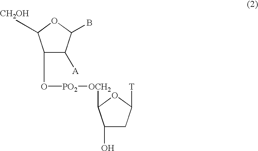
C1(O[PO2][OCH2]C2C(O)CC([T])O2)C([A])C(B)OC1[CH2OH]
